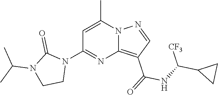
C12=C(C(=O)NC(C3CC3)[CF3])C=NN1C(C)=CC(N1C(=O)N(C(C)C)CC1)=N2
